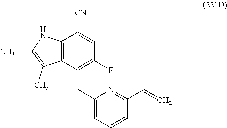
C12=C(C(CC3=CC=CC(C=C)=N3)=C(F)C=C1[CN])C(C)=C(C)N2
